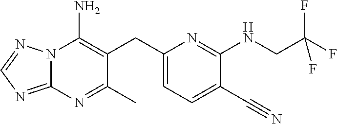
N12C(=NC=N1)N=C(C)C(CC1=CC=C(C#N)C(NCC(F)(F)F)=N1)=C2N
